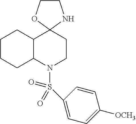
C1COC2(N1)C1C(N(S(C3=CC=C([OCH3])C=C3)(=O)=O)CC2)CCCC1
